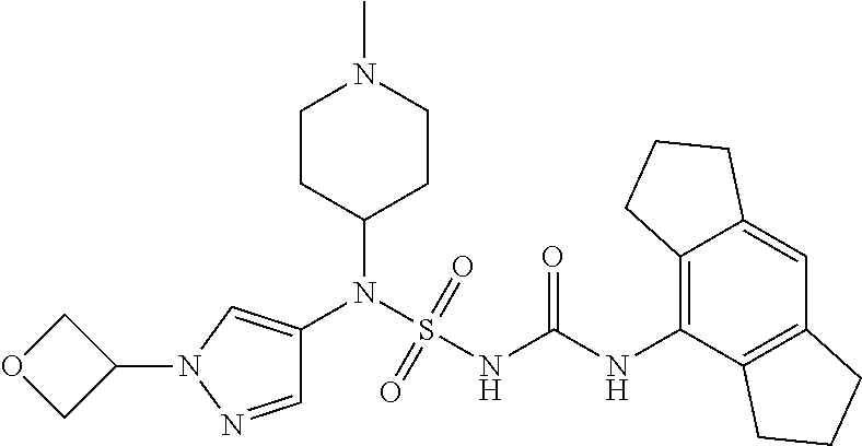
C1(N(S(NC(NC2=C3C(=CC4=C2CCC4)CCC3)=O)(=O)=O)C2=CN(C3COC3)N=C2)CCN(C)CC1
